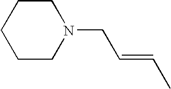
C1CN(CC=CC)CCC1
